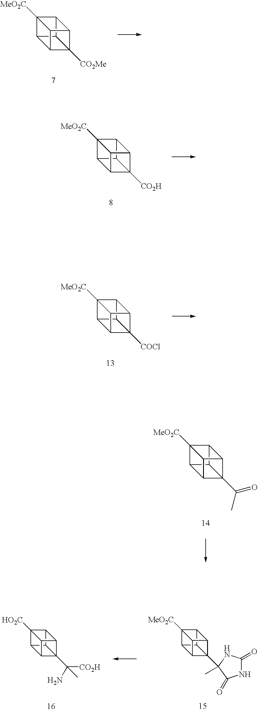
C12([MeO2C])C3C4C5([CO2Me])C(C14)C2C53.C12([MeO2C])C3C4C5([CO2H])C(C14)C2C53.C12([MeO2C])C3C4C5([COCl])C(C14)C2C53.C12([MeO2C])C3C4C5(C(=O)C)C(C14)C2C53.C12([MeO2C])C3C4C5(C6(C)NC(=O)NC6=O)C(C14)C2C53.C12([HO2C])C3C4C5(C([CO2H])(N)C)C(C14)C2C53
